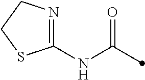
C1(NC(=O)C)=NCCS1
